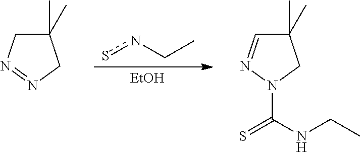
snCC.[EtOH].C1(C)(C)CN=NC1.C1(C)(C)C=NN(C(NCC)=S)C1
